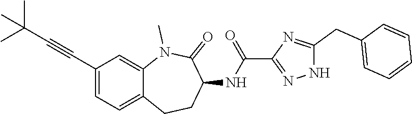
C1(C#CC(C)(C)C)=CC=C2C(=C1)N(C)C(=O)C(NC(C1=NNC(CC3=CC=CC=C3)=N1)=O)CC2
